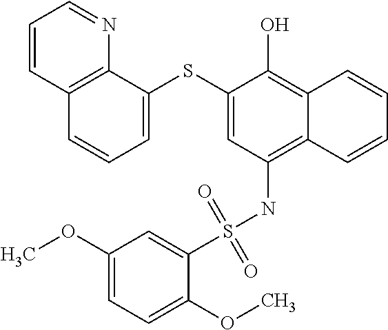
C12=C(NS(C3=CC(OC)=CC=C3OC)(=O)=O)C=C(SC3=CC=CC4=C3N=CC=C4)C(O)=C1C=CC=C2
